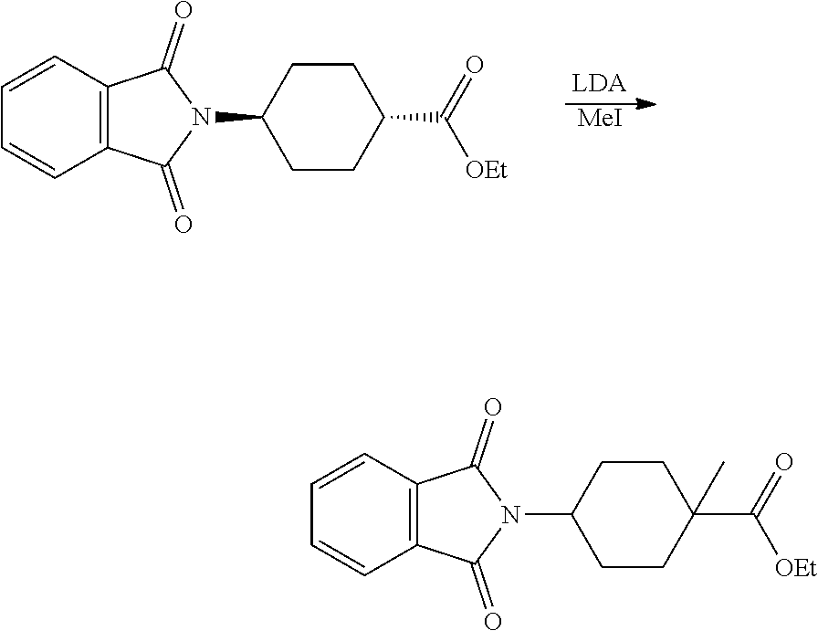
C1=CC2=C(C=C1)C(=O)N(C1CCC(C([OEt])=O)CC1)C2=O.[MeI].C1=CC2=C(C=C1)C(=O)N(C1CCC(C([OEt])=O)(C)CC1)C2=O
